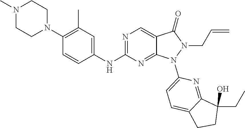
N1=C(NC2=CC(C)=C(N3CCN(C)CC3)C=C2)N=C2C(=C1)C(=O)N(CC=C)N2C1=CC=C2C(=N1)C(O)(CC)CC2
